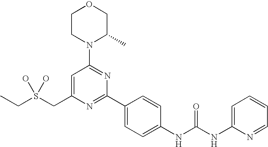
C(S(CC1=CC(N2C(C)COCC2)=NC(C2=CC=C(NC(NC3=CC=CC=N3)=O)C=C2)=N1)(O)O)C
